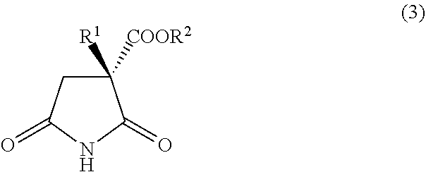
C1([R1])([COOR2])CC(=O)NC1=O
